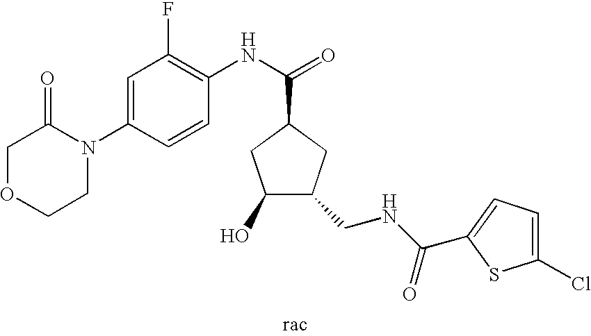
N(C(=O)C1CC(O)C(CNC(=O)C2=CC=C(Cl)S2)C1)C1=C(F)C=C(N2C(=O)COCC2)C=C1
